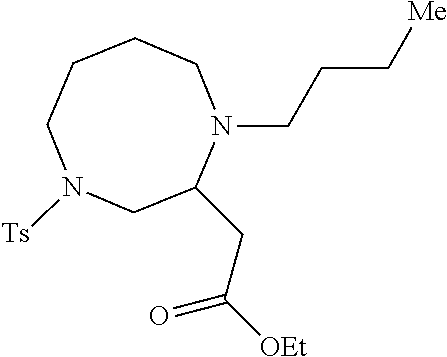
C1CCN([Ts])CC(CC([OEt])=O)N(CCC[Me])C1
